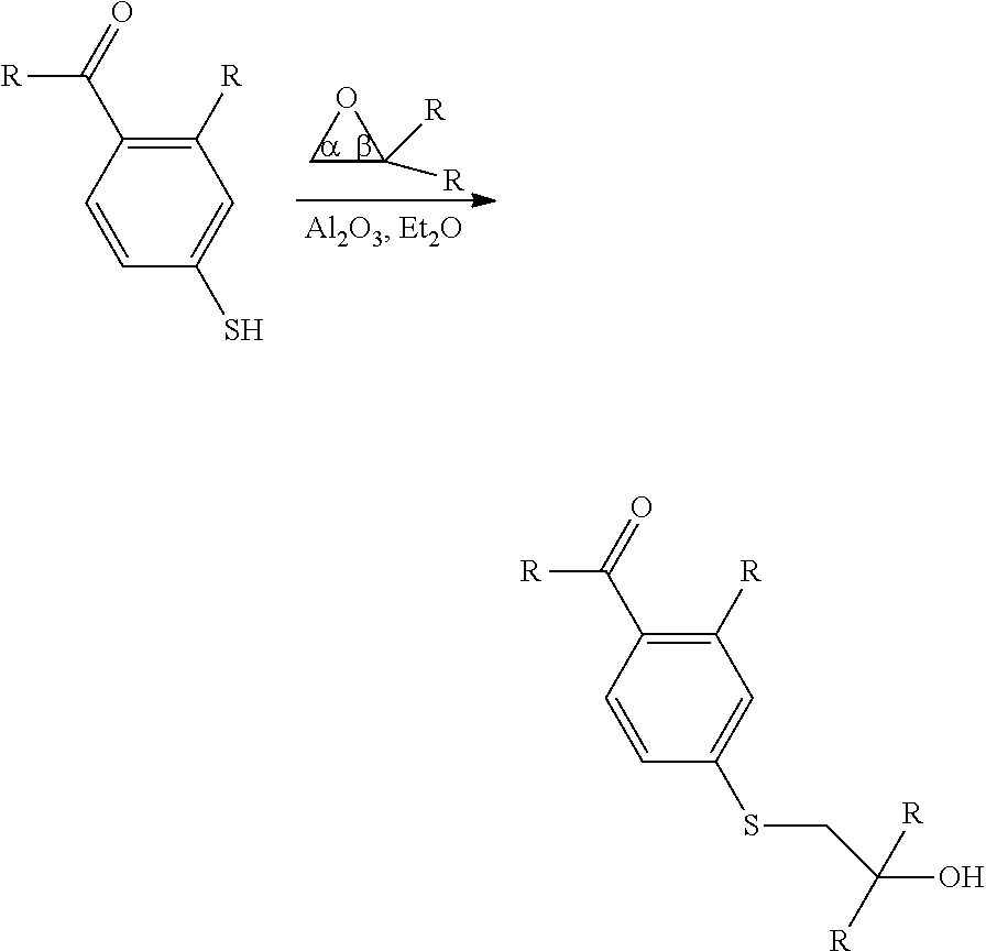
C1=CC(C([R])=O)=C([R])C=C1S.C1C([R])([R])O1.C1=CC(C([R])=O)=C([R])C=C1SCC(O)([R])[R]
